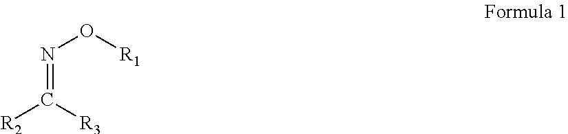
N(=C([R3])[R2])O[R1]
